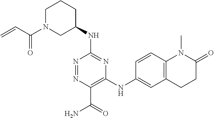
C1(NC2CCCN(C(=O)C=C)C2)=NC(NC2=CC3=C(C=C2)N(C)C(=O)CC3)=C(C(=O)N)N=N1
